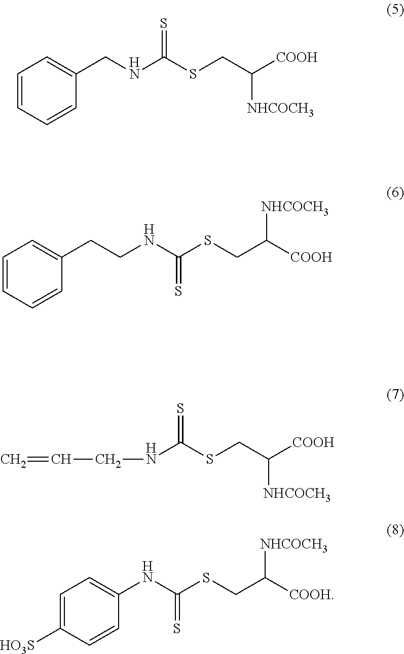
C1=CC=CC(CNC(SCC([COOH])[NHCOCH3])=S)=C1.C1=CC=CC(CCNC(SCC([COOH])[NHCOCH3])=S)=C1.N(C(SCC([COOH])[NHCOCH3])=S)CC=C.C1=C([HO3S])C=CC(NC(SCC([COOH])[NHCOCH3])=S)=C1
